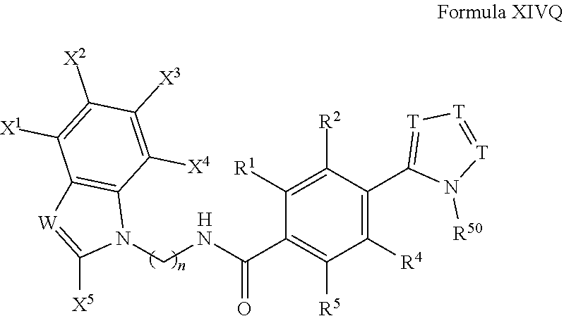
[H].C1(C(=O)NCN2C3=C([W]=C2[X5])C([X1])=C([X2])C([X3])=C3[X4])=C([R5])C([R4])=C(C2=[T][T]=[T]N2[R50])C([R2])=C1[R1]
